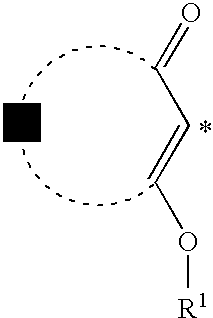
C(C=CO[R1])=O
